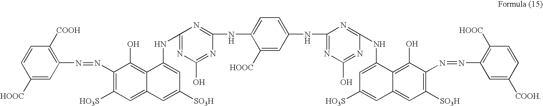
C1([HOOC])=CC(N=NC2=C([HO3S])C=C3C(=C2O)C(NC2=NC(O)=NC(NC4=CC=C(NC5=NC(O)=NC(NC6=CC([HO3S])=CC7=CC([SO3H])=C(N=NC8=C([HOOC])C=CC([COOH])=C8)C(O)=C67)=N5)C=C4[HOOC])=N2)=CC([SO3H])=C3)=C([COOH])C=C1
